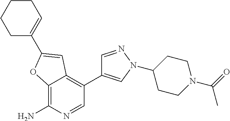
C12=C(N)N=CC(C3=CN(C4CCN(C(C)=O)CC4)N=C3)=C1C=C(C1=CCCCC1)O2
